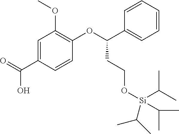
C1=C(C(=O)O)C=CC(OC(C2=CC=CC=C2)CCO[Si](C(C)C)(C(C)C)C(C)C)=C1OC
